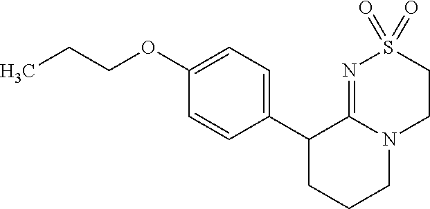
C1(OCCC)=CC=C(C2CCCN3C2=NS(=O)(=O)CC3)C=C1
